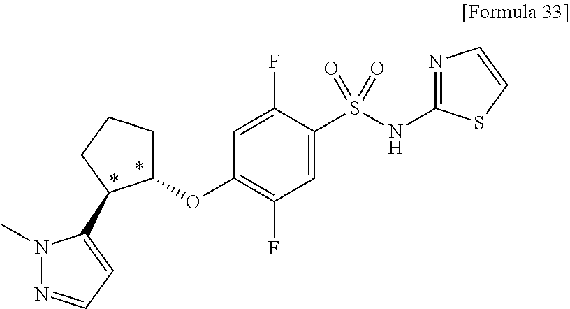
C1(S(NC2=NC=CS2)(=O)=O)=CC(F)=C(OC2CCCC2C2=CC=NN2C)C=C1F
